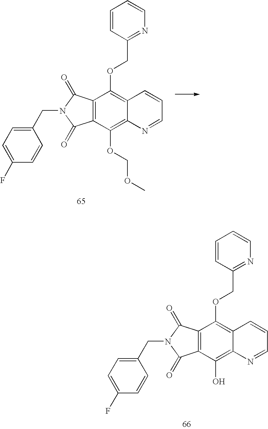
C12=C(C(OCOC)=C3C(=C1OCC1=NC=CC=C1)C=CC=N3)C(=O)N(CC1=CC=C(F)C=C1)C2=O.C12=C(C(O)=C3C(=C1OCC1=NC=CC=C1)C=CC=N3)C(=O)N(CC1=CC=C(F)C=C1)C2=O
